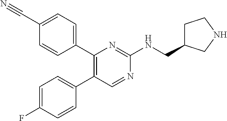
C1(C#N)=CC=C(C2=C(C3=CC=C(F)C=C3)C=NC(NCC3CCNC3)=N2)C=C1
